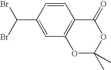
C1=CC(C(Br)Br)=CC2=C1C(=O)OC(C)(C)O2
